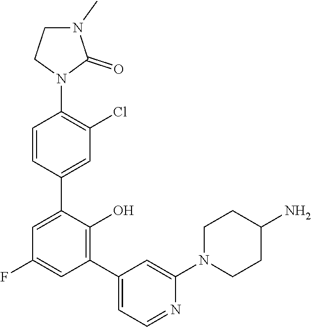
C1=C(C2=CC(Cl)=C(N3C(=O)N(C)CC3)C=C2)C(O)=C(C2=CC=NC(N3CCC(N)CC3)=C2)C=C1F
